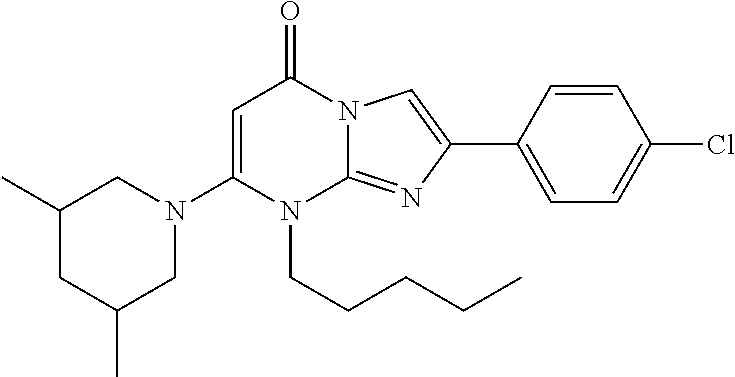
C1(C)CC(C)CN(C2=CC(=O)N3C(=NC(C4=CC=C(Cl)C=C4)=C3)N2CCCCC)C1
